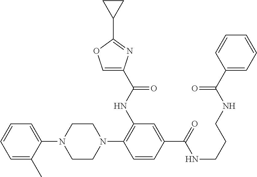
C1(N2CCN(C3=C(NC(C4=COC(C5CC5)=N4)=O)C=C(C(NCCCNC(C4=CC=CC=C4)=O)=O)C=C3)CC2)=CC=CC=C1C
